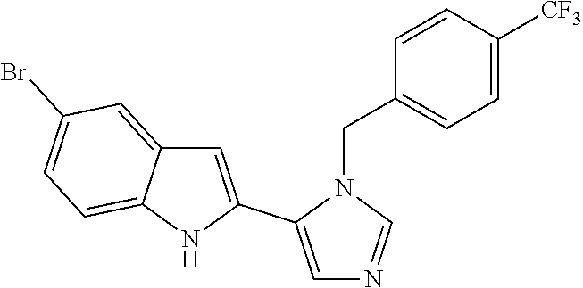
C1=C([CF3])C=CC(CN2C(C3=CC4=CC(Br)=CC=C4N3)=CN=C2)=C1
